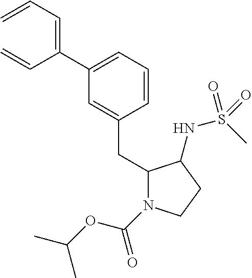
C(=CC=C)(C=C)C1=CC=CC(CC2N(C(OC(C)C)=O)CCC2NS(C)(=O)=O)=C1
